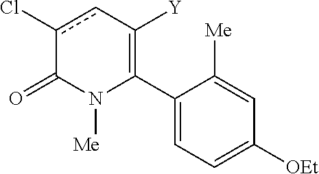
C1(C2=C([Y])cc(Cl)C(=O)N2[Me])=CC=C([OEt])C=C1[Me]
